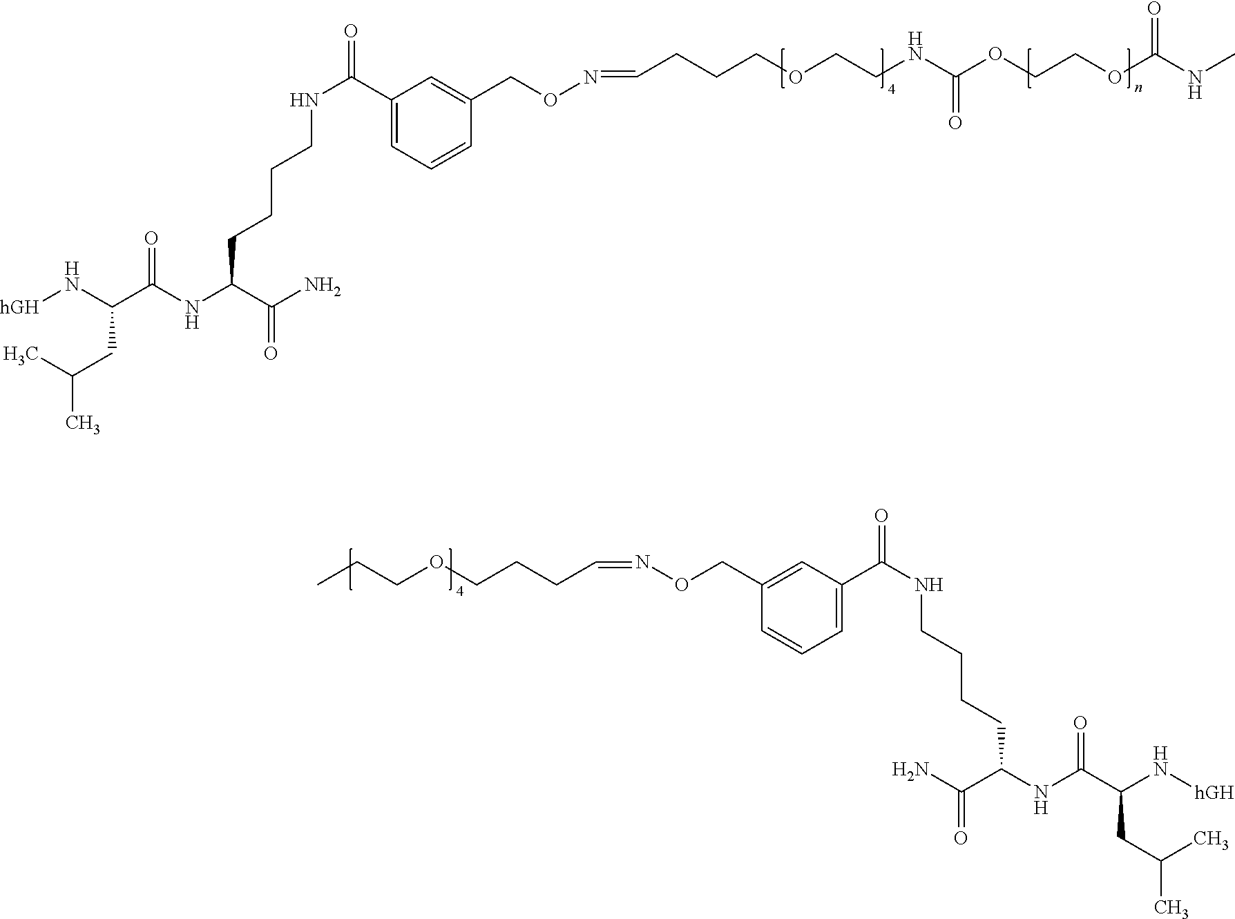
CC(CC(C(NC(C(N)=O)CCCCNC(=O)C1=CC=CC(CON=CCCCOCCNC(OCCOC(NC)=O)=O)=C1)=O)N[hGH])C.C1=CC=C(C(NCCCCC(NC(C(N[hGH])CC(C)C)=O)C(N)=O)=O)C=C1CON=CCCCOCCC
